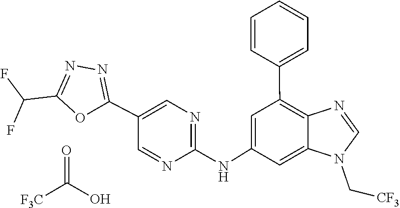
C1=NC2=C(C3=CC=CC=C3)C=C(NC3=NC=C(C4=NN=C(C(F)F)O4)C=N3)C=C2N1C[CF3].C(O)([F3C])=O
